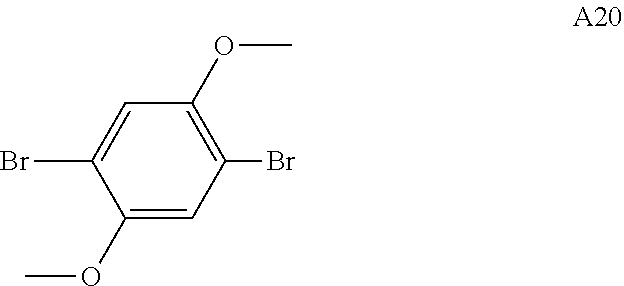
C1=C(Br)C(OC)=CC(Br)=C1OC
